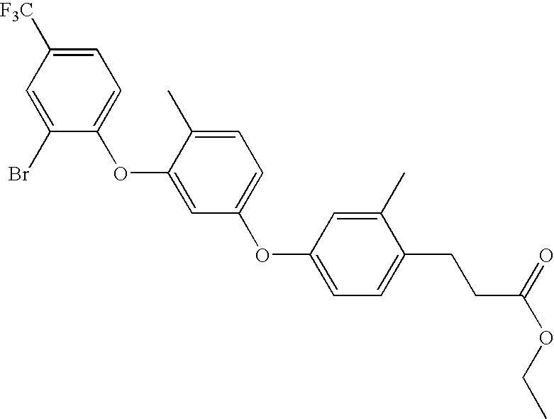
BrC1=CC([F3C])=CC=C1OC1=CC(OC2=CC=C(CCC(OCC)=O)C(C)=C2)=CC=C1C
